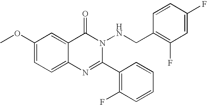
C1(OC)=CC=C2C(=C1)C(=O)N(NCC1=C(F)C=C(F)C=C1)C(C1=C(F)C=CC=C1)=N2
